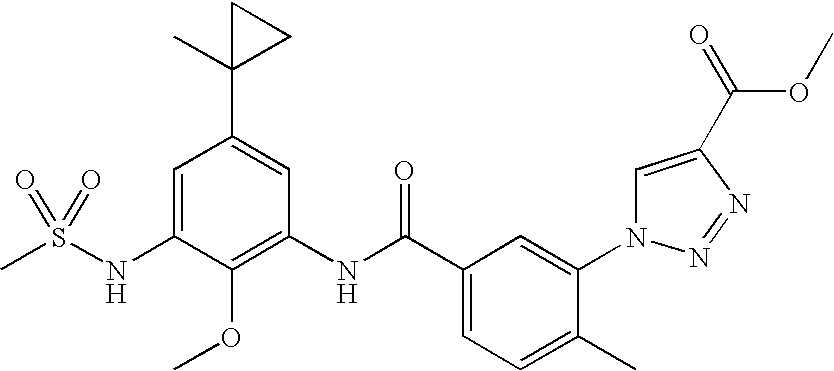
CS(NC1=CC(C2(C)CC2)=CC(NC(C2=CC=C(C)C(N3C=C(C(=O)OC)N=N3)=C2)=O)=C1OC)(=O)=O
